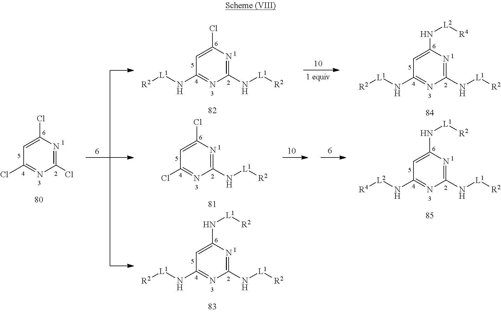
C1(Cl)=NC(Cl)=CC(Cl)=N1.C1(N[L1][R2])=NC(Cl)=CC(N[L1][R2])=N1.C1(N[L1][R2])=NC(Cl)=CC(Cl)=N1.C1(N[L1][R2])=NC(N[L1][R2])=CC(N[L1][R2])=N1.C1(N[L1][R2])=NC(N[L1][R2])=CC(N[L2][R4])=N1.C1(N[L1][R2])=NC(N[L2][R4])=CC(N[L1][R2])=N1
